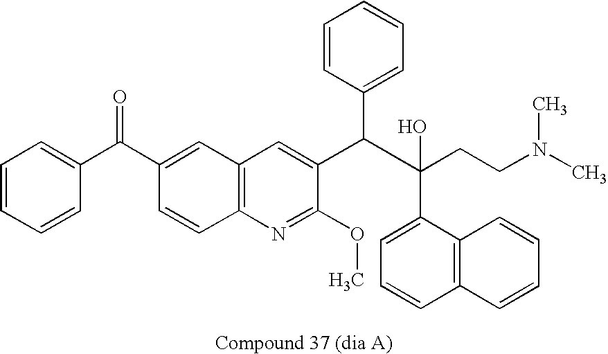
C1=CC=CC(C(=O)C2=CC3=C(N=C(OC)C(C(C(O)(C4=CC=CC5=C4C=CC=C5)CCN(C)C)C4=CC=CC=C4)=C3)C=C2)=C1
